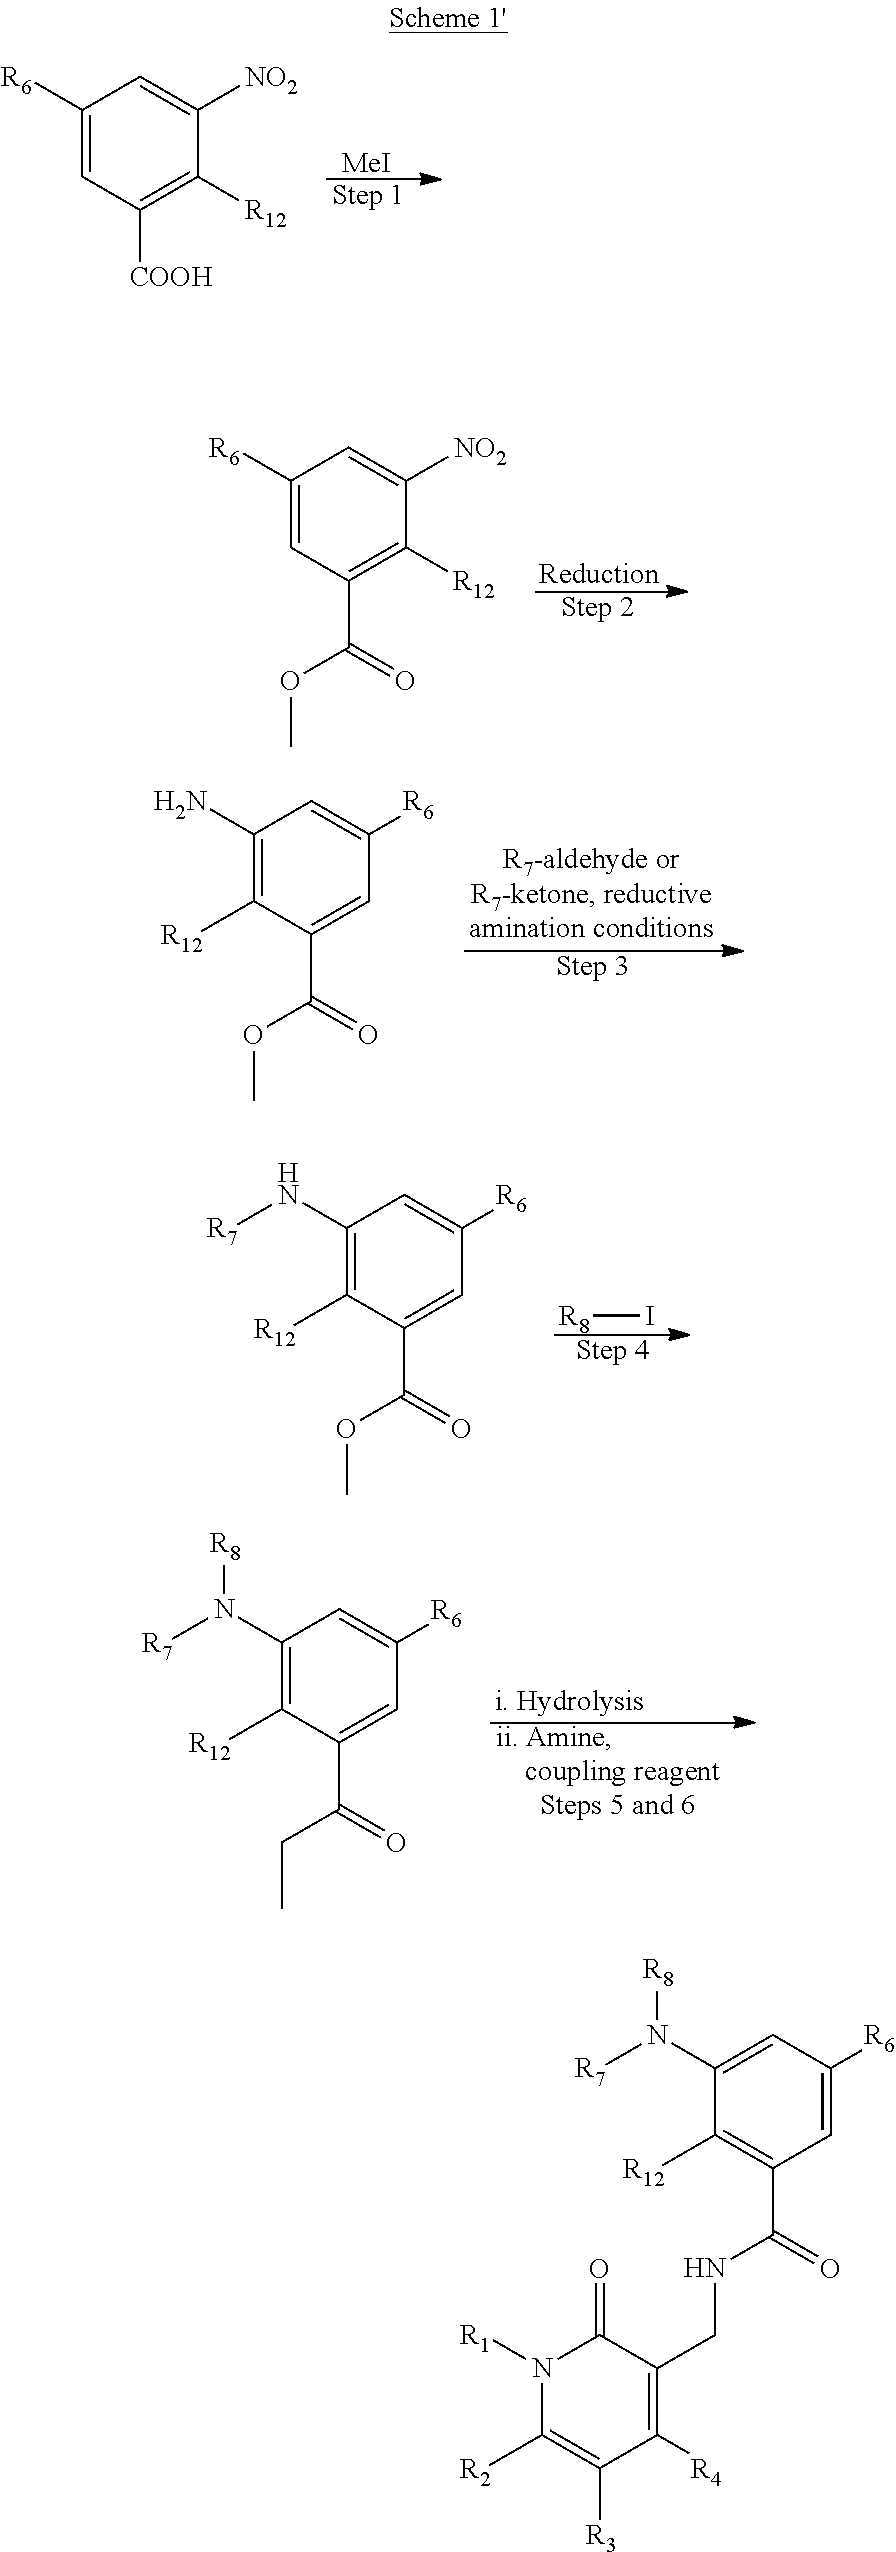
C1(N([R7])[R8])=CC([R6])=CC(C(=O)NCC2=C([R4])C([R3])=C([R2])N([R1])C2=O)=C1[R12].[MeI].C1([R6])=CC([COOH])=C([R12])C([NO2])=C1.C1([R6])=CC(C(=O)OC)=C([R12])C([NO2])=C1.C1(N)=C([R12])C(C(=O)OC)=CC([R6])=C1.C1(N[R7])=C([R12])C(C(=O)OC)=CC([R6])=C1.[R8]I.C1(N([R8])[R7])=C([R12])C(C(=O)CC)=CC([R6])=C1
